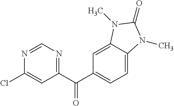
C1(C(=O)C2=CC=C3C(=C2)N(C)C(=O)N3C)=NC=NC(Cl)=C1
